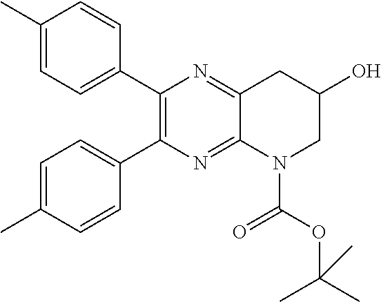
C1(C2=C(C3=CC=C(C)C=C3)N=C3C(=N2)CC(O)CN3C(OC(C)(C)C)=O)=CC=C(C)C=C1
